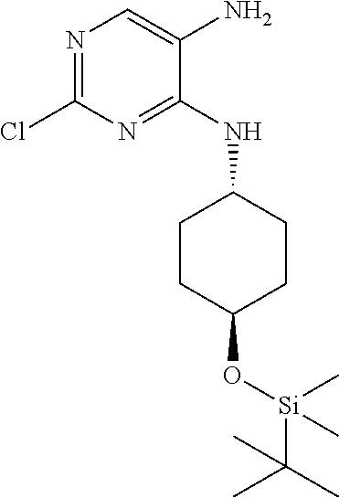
C1(Cl)=NC=C(N)C(NC2CCC(O[Si](C)(C(C)(C)C)C)CC2)=N1
